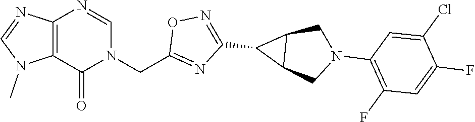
C12=C(N=CN(CC3=NC(C4C5C4CN(C4=C(F)C=C(F)C(Cl)=C4)C5)=NO3)C1=O)N=CN2C
